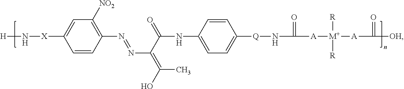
C1=C([X]N[H])C=CC(N=NC(C(=O)NC2=CC=C([Q]NC([A][M+]([A]C([OH])=O)([R])[R])=O)C=C2)=C(C)O)=C1[NO2]
